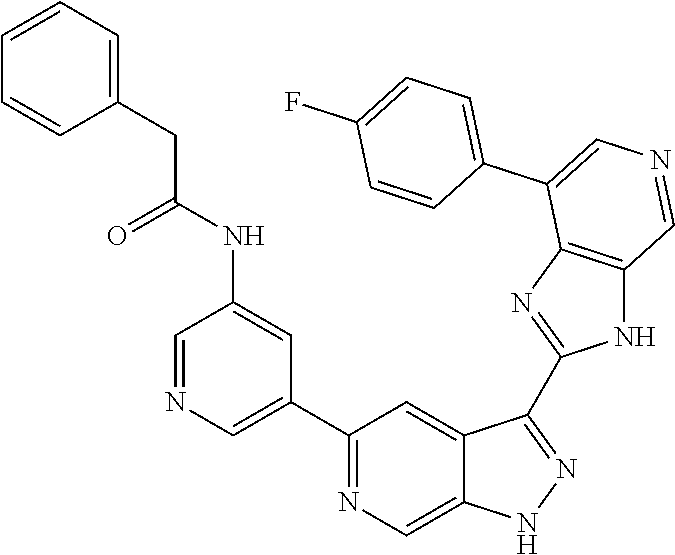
C1(C2=CN=CC(NC(=O)CC3=CC=CC=C3)=C2)=NC=C2C(=C1)C(C1=NC3=C(N1)C=NC=C3C1=CC=C(F)C=C1)=NN2
